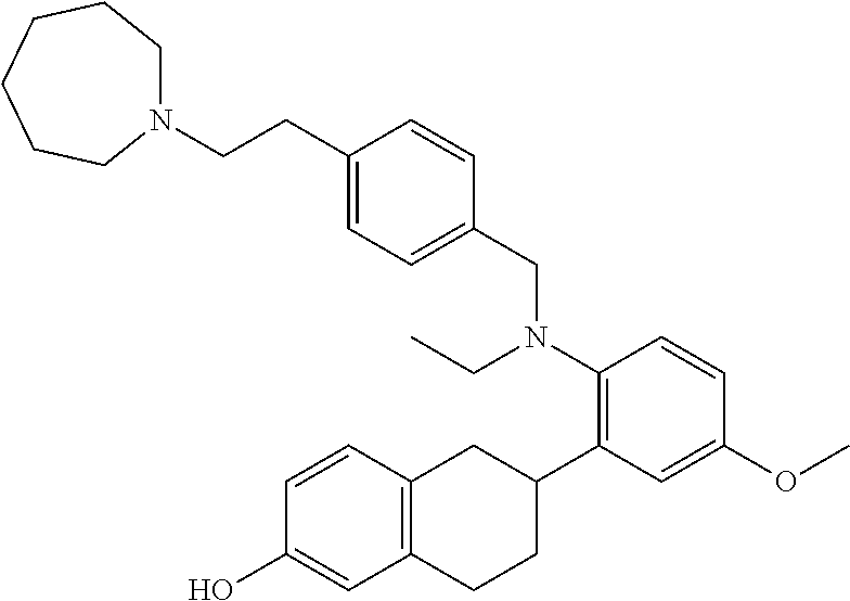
C1(CCN2CCCCCC2)=CC=C(CN(C2=C(C3CC4=C(CC3)C=C(O)C=C4)C=C(OC)C=C2)CC)C=C1
